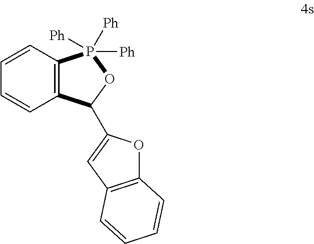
C12=C(C=CC=C1)P([Ph])([Ph])([Ph])OC2C1=CC2=C(O1)C=CC=C2
